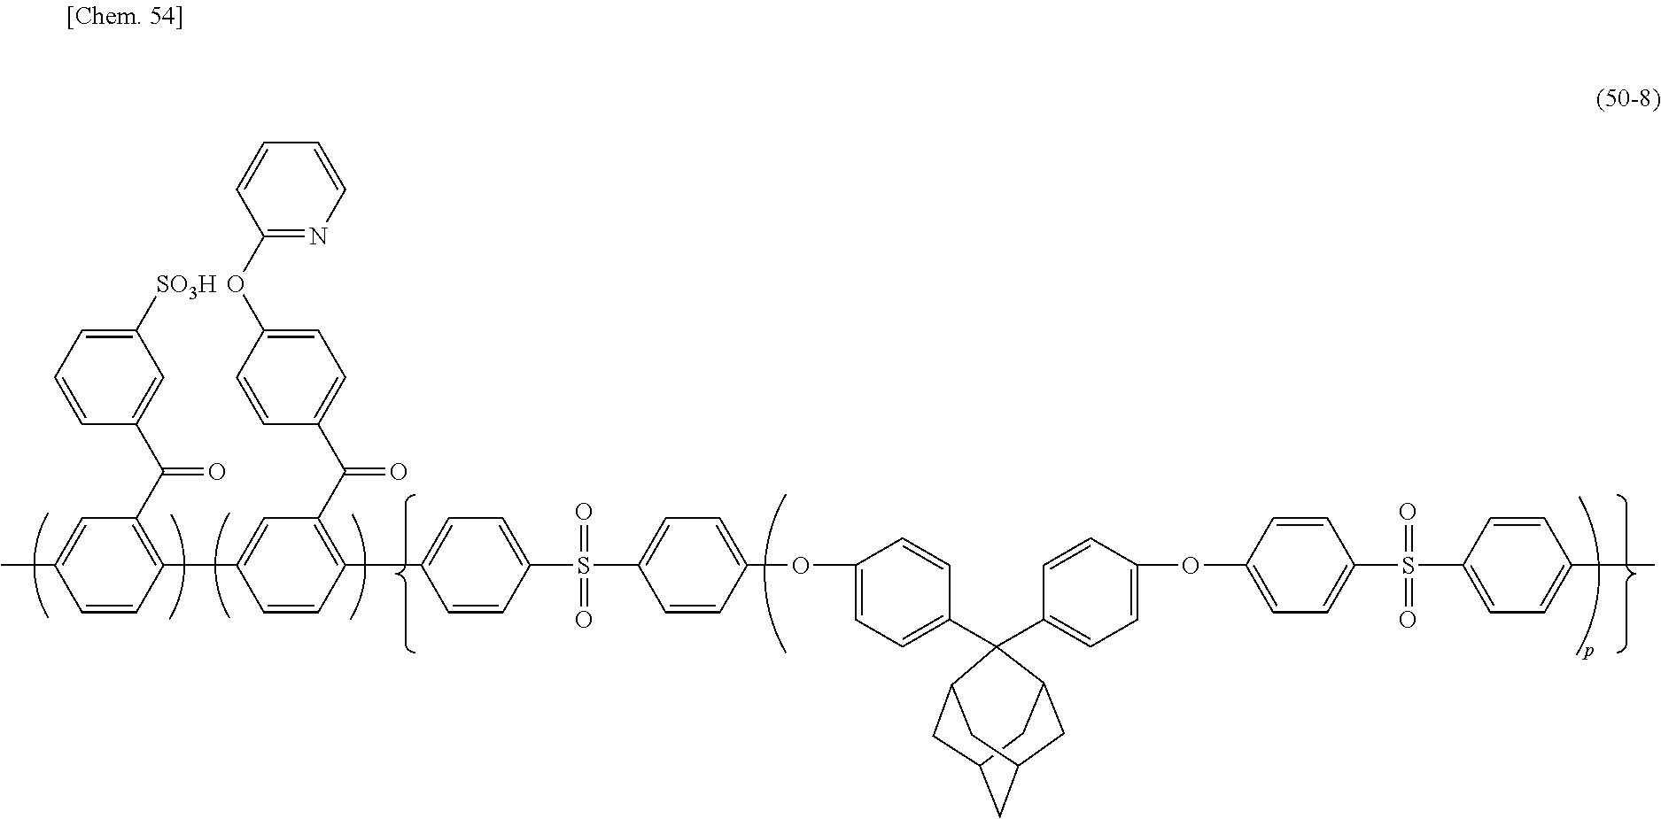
C1C2CC3CC(CC1C3(C1=CC=C(OC3=CC=C(S(C4=CC=C(C5=C(C(=O)C6=CC=C(OC7=NC=CC=C7)C=C6)C=C(C6=C(C(C7=CC([SO3H])=CC=C7)=O)C=C(C)C=C6)C=C5)C=C4)(=O)=O)C=C3)C=C1)C1=CC=C(OC3=CC=C(S(=O)(=O)C4=CC=C(C)C=C4)C=C3)C=C1)C2
